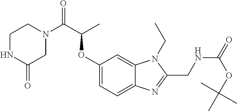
C12=CC(OC(C(N3CCNC(=O)C3)=O)C)=CC=C1N=C(CNC(=O)OC(C)(C)C)N2CC
